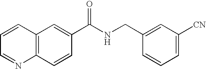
C1=CC=NC2=C1C=C(C(NCC1=CC([CN])=CC=C1)=O)C=C2
